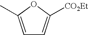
C1=C(C)OC([CO2Et])=C1
